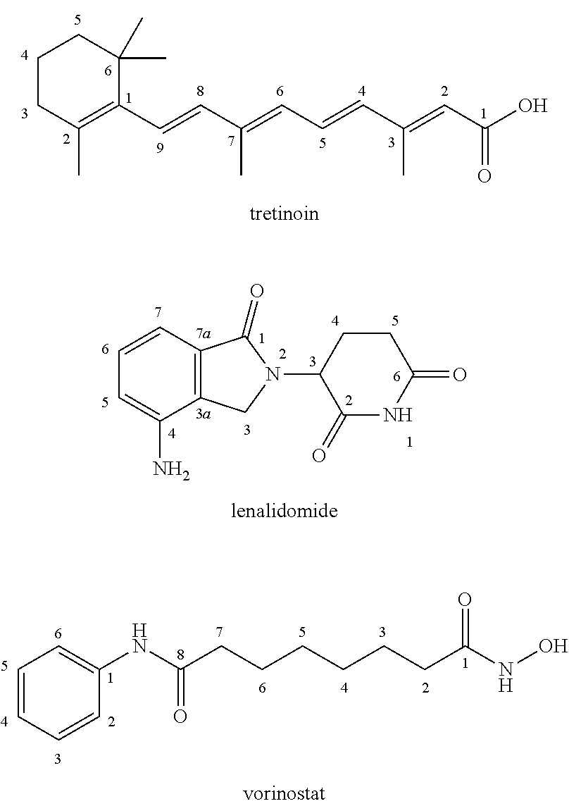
C1CC(C)=C(C=CC(=CC=CC(=CC(O)=O)C)C)C(C)(C)C1.C1=C(N)C2=C(C=C1)C(=O)N(C1C(=O)NC(=O)CC1)C2.C1=CC=CC(NC(CCCCCCC(NO)=O)=O)=C1
